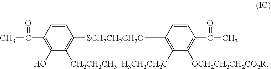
C1(C(C)=O)=C(O)C([CH2CH2CH3])=C([SCH2CH2CH2O]C2=C([H3CH2CH2C])C([OCH2CH2CH2CO2R])=C(C(C)=O)C=C2)C=C1
